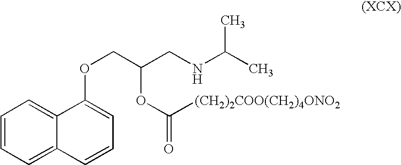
C1=CC=C2C(=C1)C(OCC(CNC(C)C)OC([(CH2)2COO(CH2)4ONO2])=O)=CC=C2
